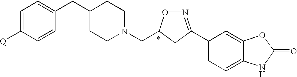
C1=C([Q])C=CC(CC2CCN(CC3ON=C(C4=CC=C5C(=C4)OC(=O)N5)C3)CC2)=C1
